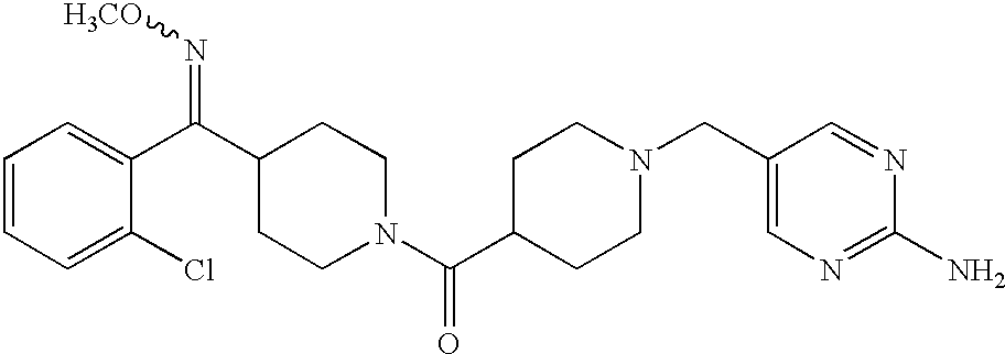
C1=CC=C(Cl)C(C(C2CCN(C(C3CCN(CC4=CN=C(N)N=C4)CC3)=O)CC2)=N[H3CO])=C1
